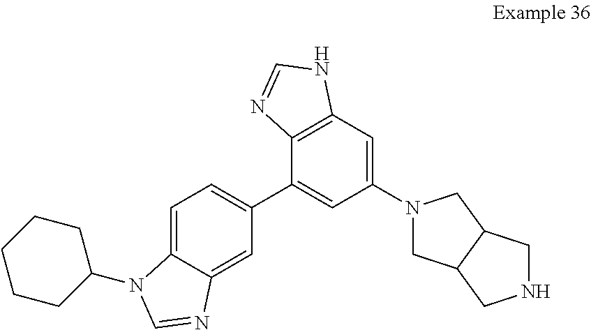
C1=C2C(=CC(C3=CC(N4CC5C(C4)CNC5)=CC4=C3N=CN4)=C1)N=CN2C1CCCCC1
